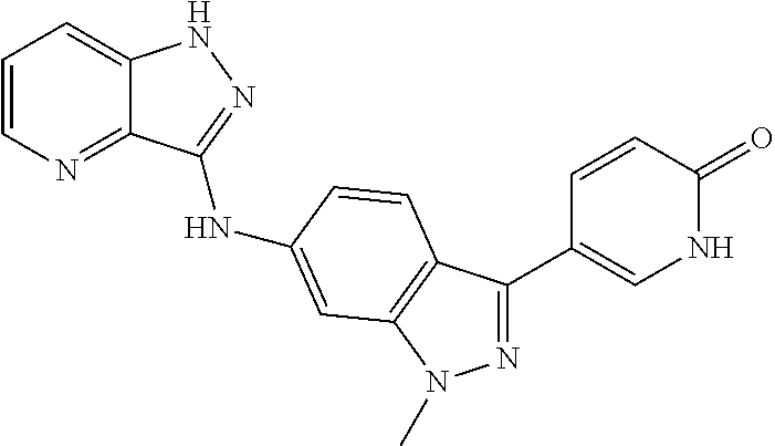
C1=CN=C2C(=C1)NN=C2NC1=CC2=C(C(C3=CNC(=O)C=C3)=NN2C)C=C1
